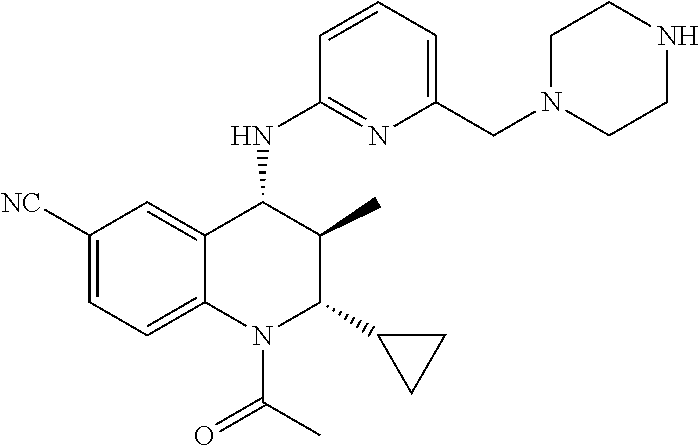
C1([NC])=CC=C2C(=C1)C(NC1=NC(CN3CCNCC3)=CC=C1)C(C)C(C1CC1)N2C(=O)C
